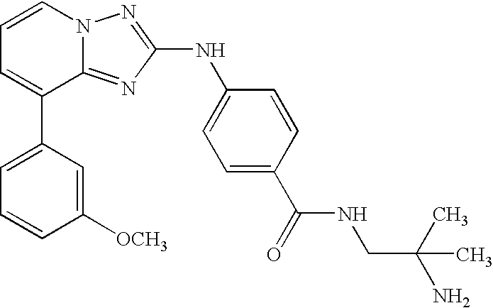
C1=C(C2=CC=CN3C2=NC(NC2=CC=C(C(=O)NCC(N)(C)C)C=C2)=N3)C=C([OCH3])C=C1
